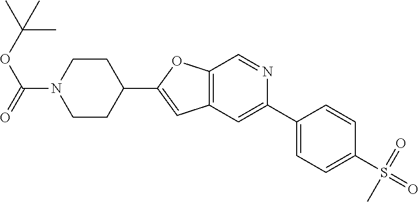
C1CC(C2=CC3=C(O2)C=NC(C2=CC=C(S(=O)(=O)C)C=C2)=C3)CCN1C(=O)OC(C)(C)C
